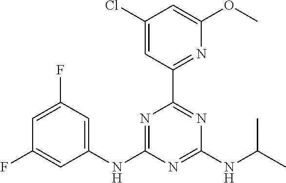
C1(NC2=NC(C3=NC(OC)=CC(Cl)=C3)=NC(NC(C)C)=N2)=CC(F)=CC(F)=C1
